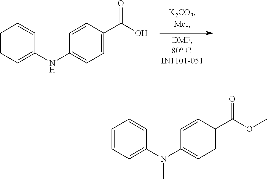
C1=CC=C(NC2=CC=C(C(O)=O)C=C2)C=C1.C1=CC=C(N(C2=CC=C(C(OC)=O)C=C2)C)C=C1
